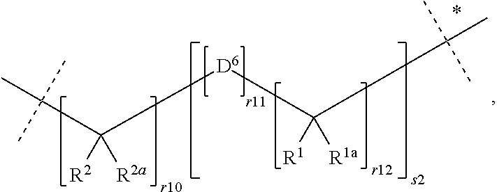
C([D6]C(C(C)(C)C)([R1])[R1a])([R2])([R2a])C(C)(C)C
